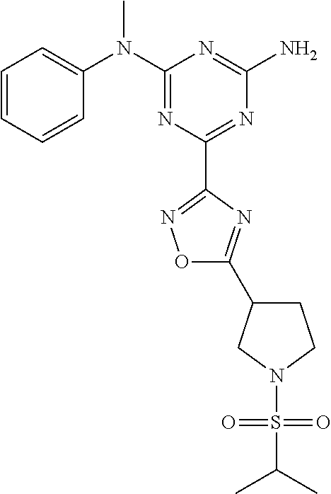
C1=CC=CC(N(C2=NC(C3=NOC(C4CCN(S(=O)(=O)C(C)C)C4)=N3)=NC(N)=N2)C)=C1
